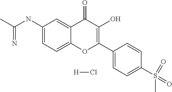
C1(NC(C)=N)=CC=C2C(=C1)C(=O)C(O)=C(C1=CC=C(S(C)(=O)=O)C=C1)O2.[H]Cl
